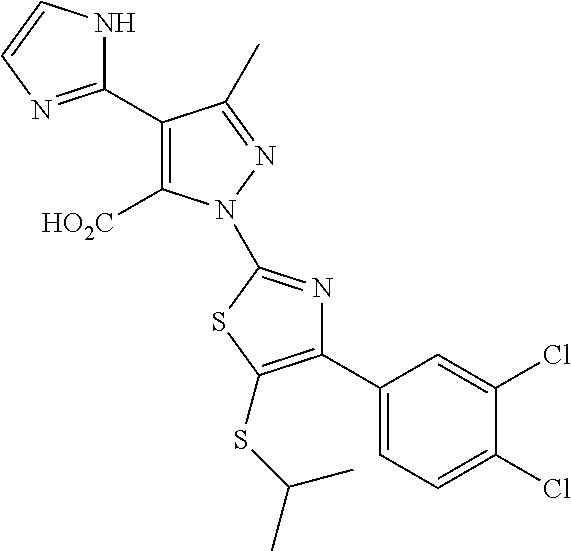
C1(C2=C([HO2C])N(C3=NC(C4=CC=C(Cl)C(Cl)=C4)=C(SC(C)C)S3)N=C2C)=NC=CN1
